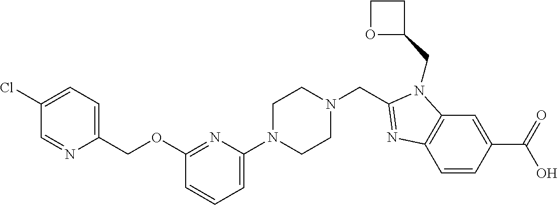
C12=C(C=C(C(=O)O)C=C1)N(CC1CCO1)C(CN1CCN(C3=CC=CC(OCC4=CC=C(Cl)C=N4)=N3)CC1)=N2
